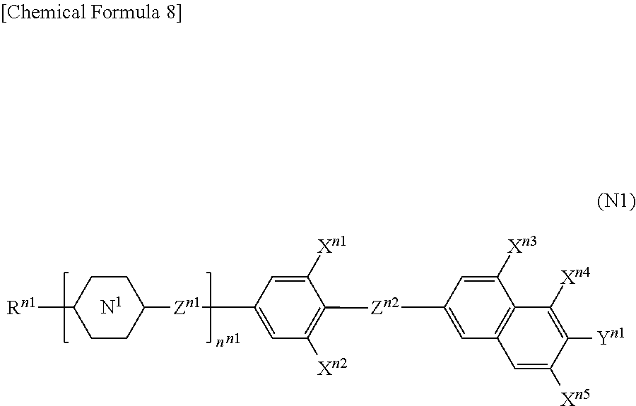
C1CC([Rn1])CCC1[Zn1]C1=CC([Xn2])=C([Zn2]C2=CC3=C(C([Xn3])=C2)C([Xn4])=C([Yn1])C([Xn5])=C3)C([Xn1])=C1
